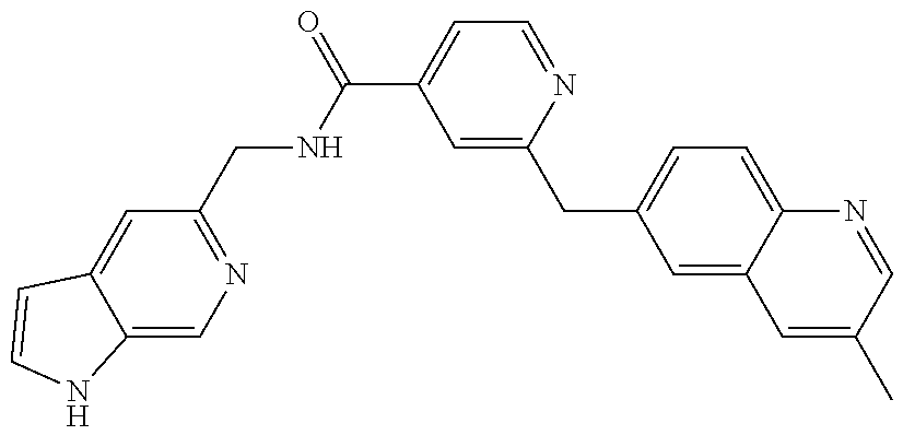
C12=CN=C(CNC(C3=CC=NC(CC4=CC=C5C(=C4)C=C(C)C=N5)=C3)=O)C=C1C=CN2
